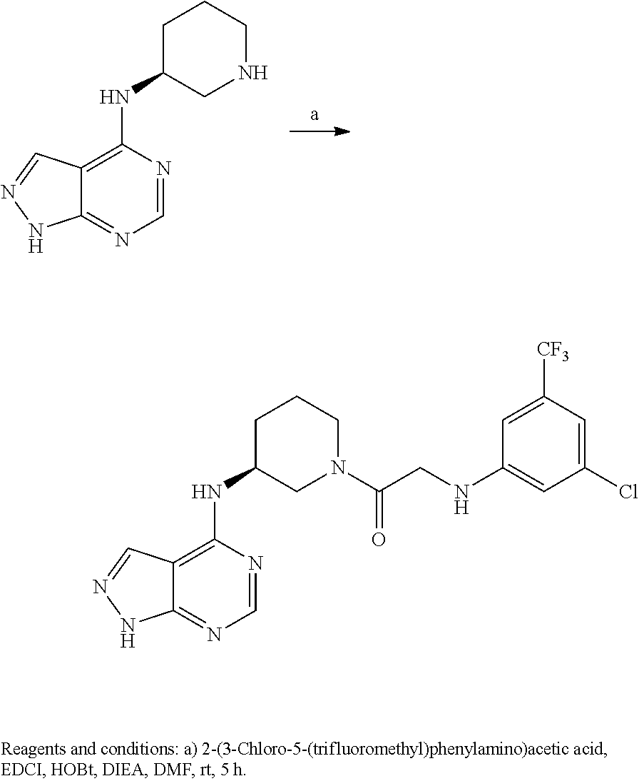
C1=NC(NC2CCCNC2)=C2C(=N1)NN=C2.C1=NC(NC2CCCN(C(CNC3=CC(Cl)=CC([CF3])=C3)=O)C2)=C2C(=N1)NN=C2
